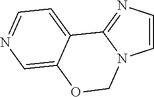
C1=CN=C2N1COC1=CN=CC=C21
